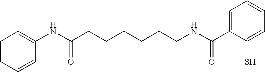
C1=CC=CC(NC(CCCCCCNC(=O)C2=CC=CC=C2S)=O)=C1
